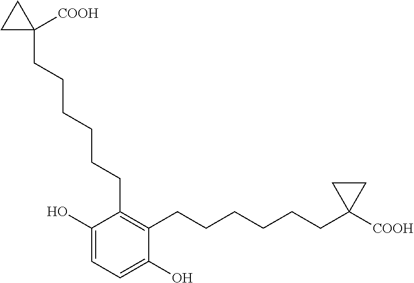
C1=C(O)C(CCCCCCC2([COOH])CC2)=C(CCCCCCC2([COOH])CC2)C(O)=C1
